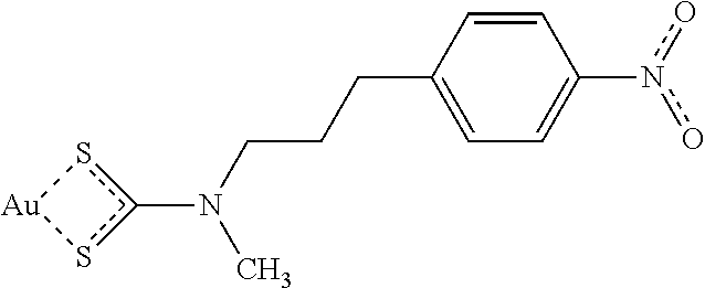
C(CN(C)c1s[Au]s1)CC1=CC=C(n(o)o)C=C1
